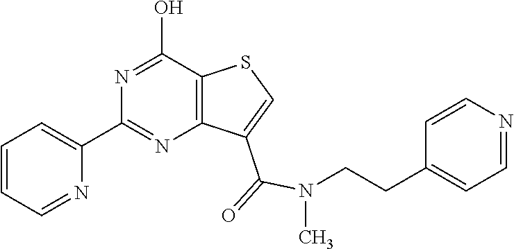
C12=C(C(O)=NC(C3=CC=CC=N3)=N1)SC=C2C(=O)N(C)CCC1=CC=NC=C1
